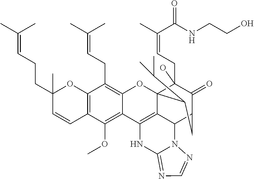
C12=C(C(OC)=C3C(=C1CC=C(C)C)OC14C5=C3NC3=NC=NN3C5C(C(=O)C1(CC=C(C)C(NCCO)=O)O)CC4C(C)C)C=CC(CCC=C(C)C)(C)O2
